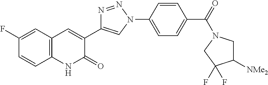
C12=C(C=C(F)C=C1)C=C(C1=CN(C3=CC=C(C(=O)N4CC([NMe2])C(F)(F)C4)C=C3)N=N1)C(=O)N2
